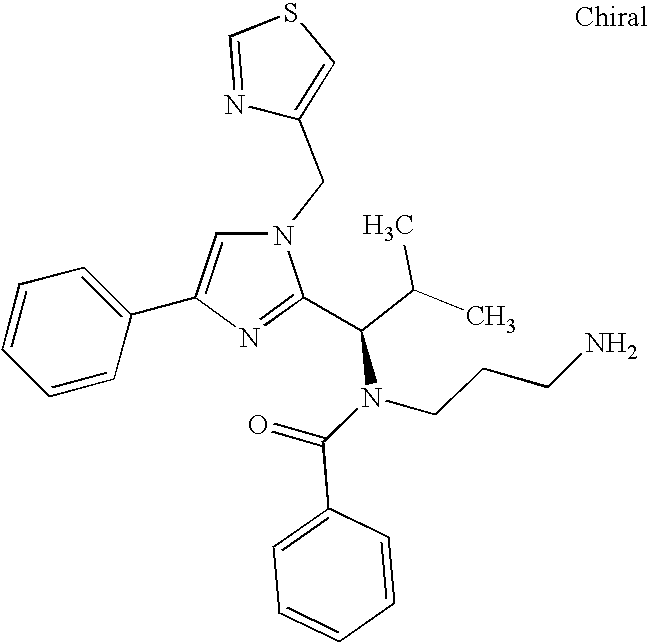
N1(CC2=CSC=N2)C=C(C2=CC=CC=C2)N=C1C(C(C)C)N(C(=O)C1=CC=CC=C1)CCCN
